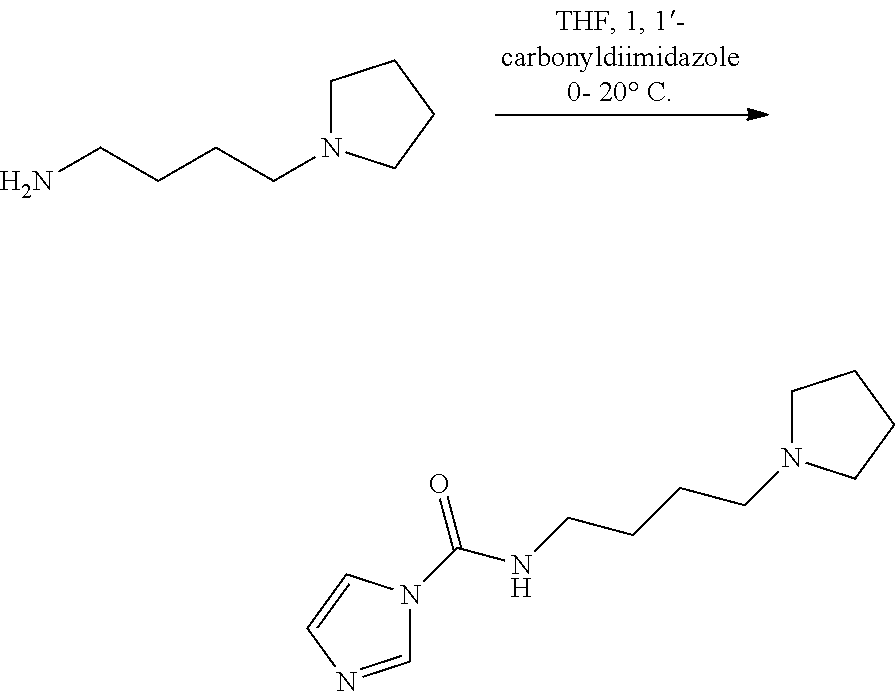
C1N(CCCCN)CCC1.C1N(CCCCNC(=O)N2C=NC=C2)CCC1
